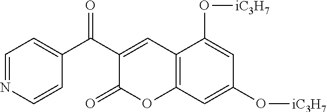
C1=NC=CC(C(=O)C2=CC3=C(OC2=O)C=C(O[iC3H7])C=C3O[iC3H7])=C1
